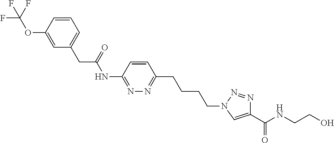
C1=CC(OC(F)(F)F)=CC(CC(NC2=NN=C(CCCCN3C=C(C(NCCO)=O)N=N3)C=C2)=O)=C1
